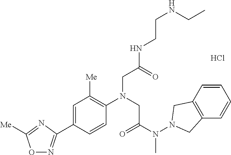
N1=C(C2=CC([Me])=C(N(CC(N(N3CC4=C(C3)C=CC=C4)C)=O)CC(NCCNCC)=O)C=C2)N=C([Me])O1.Cl
